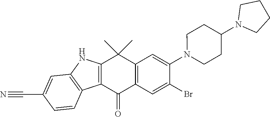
C12=C(C(=O)C3=C(C1(C)C)C=C(N1CCC(N4CCCC4)CC1)C(Br)=C3)C1=C(N2)C=C(C#N)C=C1
